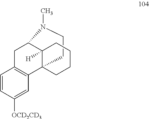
C1CN(C)C2C3([H])C1(C1=C(C2)C=CC([OCD2CD3])=C1)CCCC3
